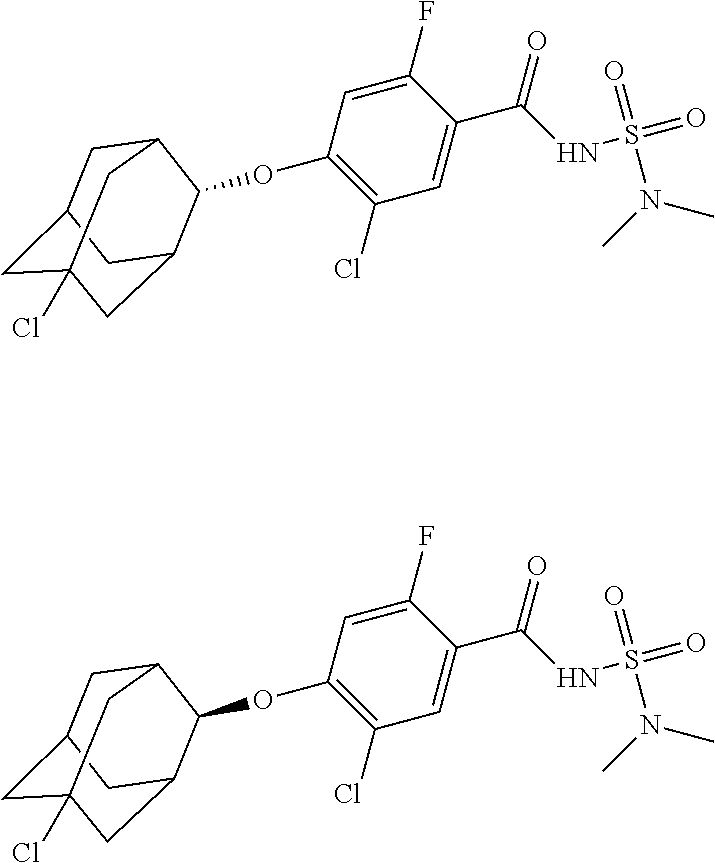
C1(Cl)=C(OC2C3CC4(Cl)CC(CC2C4)C3)C=C(F)C(C(NS(N(C)C)(=O)=O)=O)=C1.C1(Cl)=C(OC2C3CC4(Cl)CC(CC2C4)C3)C=C(F)C(C(NS(N(C)C)(=O)=O)=O)=C1
